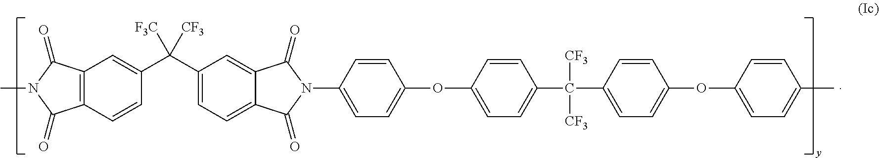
C12=C(C=CC(C(C3=CC=C4C(=C3)C(=O)N(C3=CC=C(OC5=CC=C(C([CF3])([CF3])C6=CC=C(OC7=CC=C(C)C=C7)C=C6)C=C5)C=C3)C4=O)([CF3])[F3C])=C1)C(=O)N(C)C2=O
